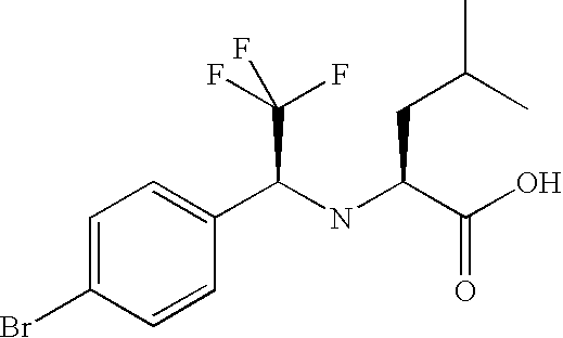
C1=C(Br)C=CC(C(NC(C(O)=O)CC(C)C)C(F)(F)F)=C1
